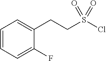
C1(CCS(Cl)(=O)=O)=CC=CC=C1F
